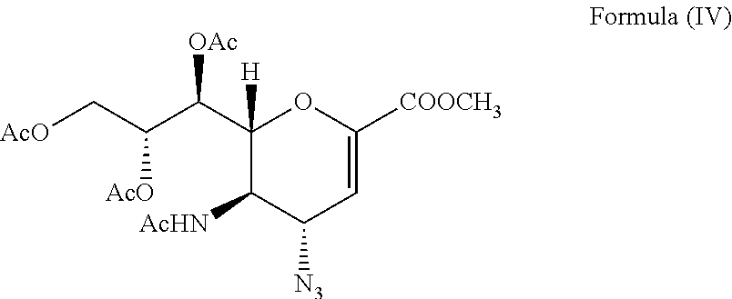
C1(C(C([AcO])C[AcO])[OAc])([H])C([AcHN])C([N3])C=C([COOCH3])O1
